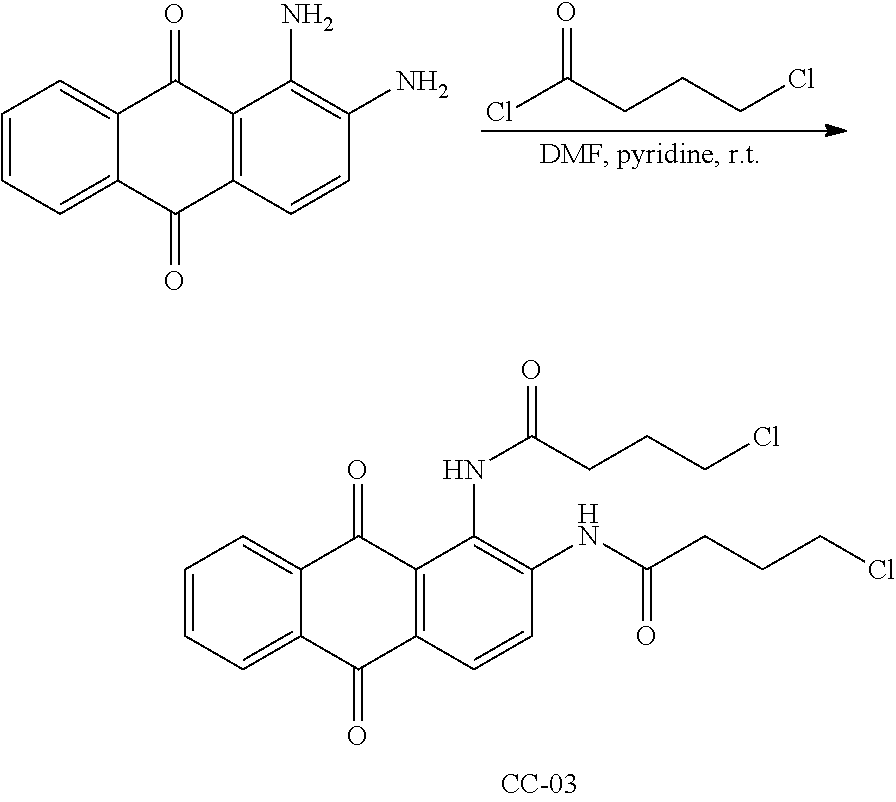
C1=CC=C2C(=C1)C(=O)C1=C(C2=O)C=CC(NC(CCCCl)=O)=C1NC(=O)CCCCl.C1=CC=C2C(=C1)C(=O)C1=C(C2=O)C=CC(N)=C1N.O=C(CCCCl)Cl
